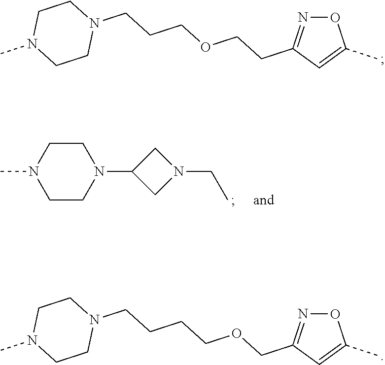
O1N=C(CCOCCCN2CCN(C)CC2)C=C1C.C1CN(C2CN(CC)C2)CCN1C.O1N=C(COCCCCN2CCN(C)CC2)C=C1C
